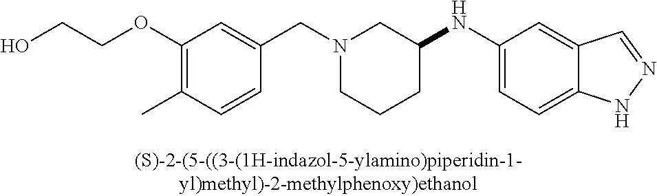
N1(CC2=CC(OCCO)=C(C)C=C2)CCCC(NC2=CC=C3C(=C2)C=NN3)C1
